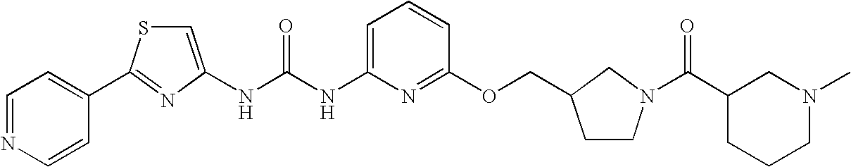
C1=NC=CC(C2=NC(NC(NC3=CC=CC(OCC4CCN(C(=O)C5CCCN(C)C5)C4)=N3)=O)=CS2)=C1
